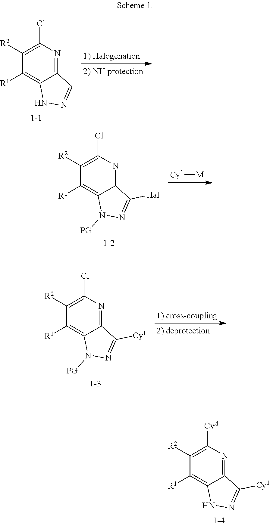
C12=NC(Cl)=C([R2])C([R1])=C1NN=C2.[Cy1][M].C12=NC(Cl)=C([R2])C([R1])=C1N([PG])N=C2[Hal].C12=NC(Cl)=C([R2])C([R1])=C1N([PG])N=C2[Cy1].C12=NC([CyA])=C([R2])C([R1])=C1NN=C2[Cy1]
